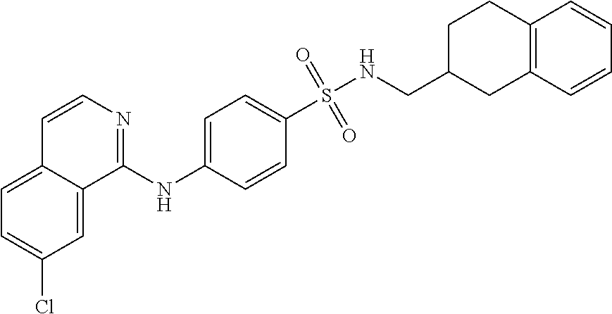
C1=C2C(=CC(Cl)=C1)C(NC1=CC=C(S(=O)(=O)NCC3CC4=C(CC3)C=CC=C4)C=C1)=NC=C2
